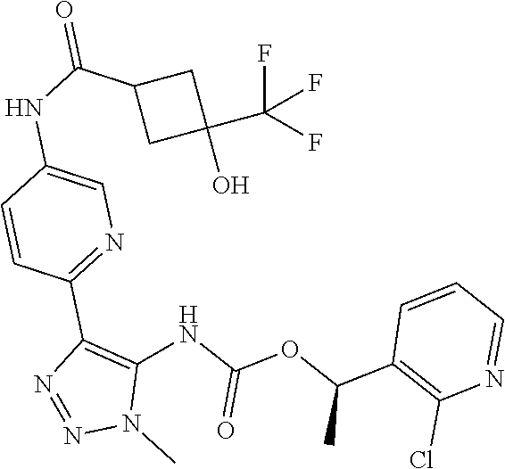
C1=NC(Cl)=C(C(OC(NC2=C(C3=NC=C(NC(C4CC(C(F)(F)F)(O)C4)=O)C=C3)N=NN2C)=O)C)C=C1
